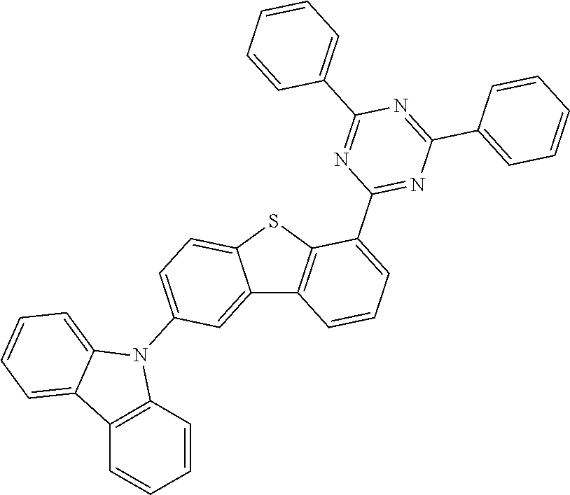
C12=CC(N3C4=CC=CC=C4C4=C3C=CC=C4)=CC=C1SC1=C2C=CC=C1C1=NC(C2=CC=CC=C2)=NC(C2=CC=CC=C2)=N1
